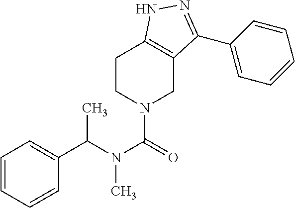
C1=CC=CC(C(N(C(=O)N2CCC3=C(C2)C(C2=CC=CC=C2)=NN3)C)C)=C1
